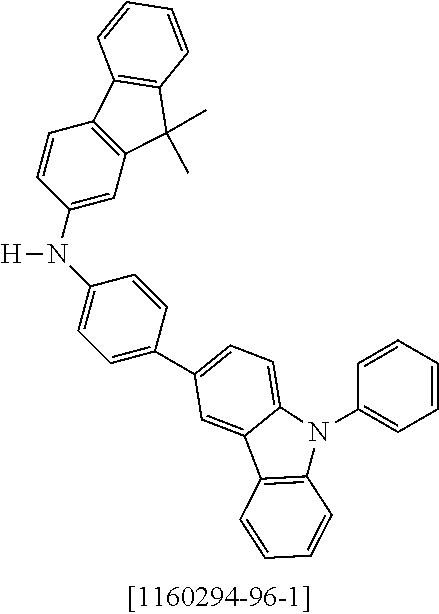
N(C1=CC=C(C2=CC=C3N(C4=CC=CC=C4)C4=C(C3=C2)C=CC=C4)C=C1)(C1=CC2=C(C=C1)C1=C(C2(C)C)C=CC=C1)[H]
